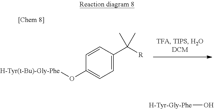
C1(O[H-Tyr(t-Bu)-Gly-Phe])=CC=C(C([R])(C)C)C=C1.[H-Tyr-Gly-Phe]O
